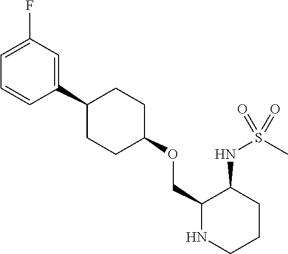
C1=C(F)C=C(C2CCC(OCC3NCCCC3NS(C)(=O)=O)CC2)C=C1
